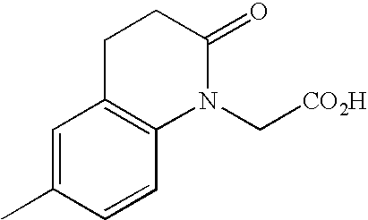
C1=C(C)C=CC2=C1CCC(=O)N2C[CO2H]
